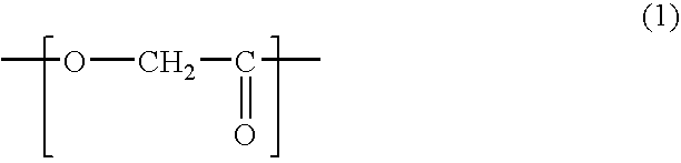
O(CC(=O)C)C
